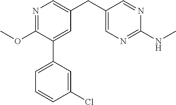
N1=C(OC)C(C2=CC=CC(Cl)=C2)=CC(CC2=CN=C(NC)N=C2)=C1
